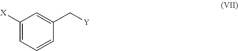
C1([X])=CC=CC(C[Y])=C1
